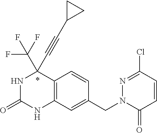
N1C(=O)NC2=C(C1(C#CC1CC1)C(F)(F)F)C=CC(CN1C(=O)C=CC(Cl)=N1)=C2
